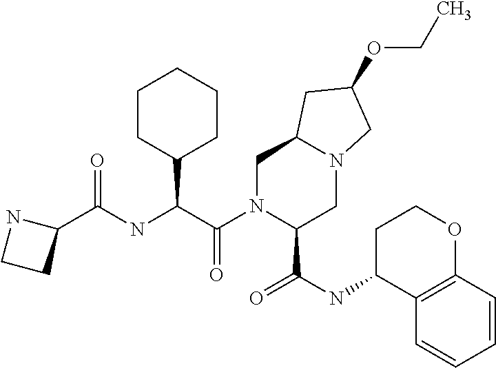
C1(C(=O)NC(C(N2C(C(NC3C4=C(OCC3)C=CC=C4)=O)CN3C(C2)CC(OCC)C3)=O)C2CCCCC2)NCC1
